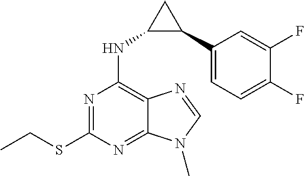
N1=C(SCC)N=C2C(=C1NC1C(C3=CC=C(F)C(F)=C3)C1)N=CN2C
